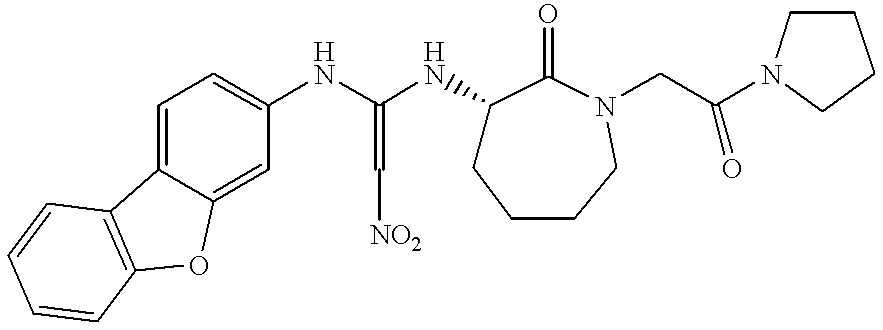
C1=C2C(=CC(NC(NC3CCCCN(CC(N4CCCC4)=O)C3=O)=C[NO2])=C1)OC1=C2C=CC=C1
